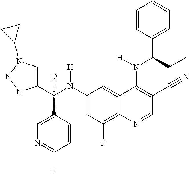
C1(N(C(C2=CN(C3CC3)NN2)(C2=CN=C(F)C=C2)[D])[H])=CC(F)=C2C(=C1)C(N(C(C1=CC=CC=C1)CC)[H])=C(C#N)C=N2
